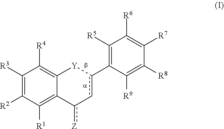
C1([R3])=C([R2])C([R1])=C2C(=C1[R4])[Y]c(C1=C([R5])C([R6])=C([R7])C([R8])=C1[R9])c-c2[Z]
